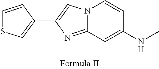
N12C(=NC(C3=CSC=C3)=C1)C=C(NC)C=C2
